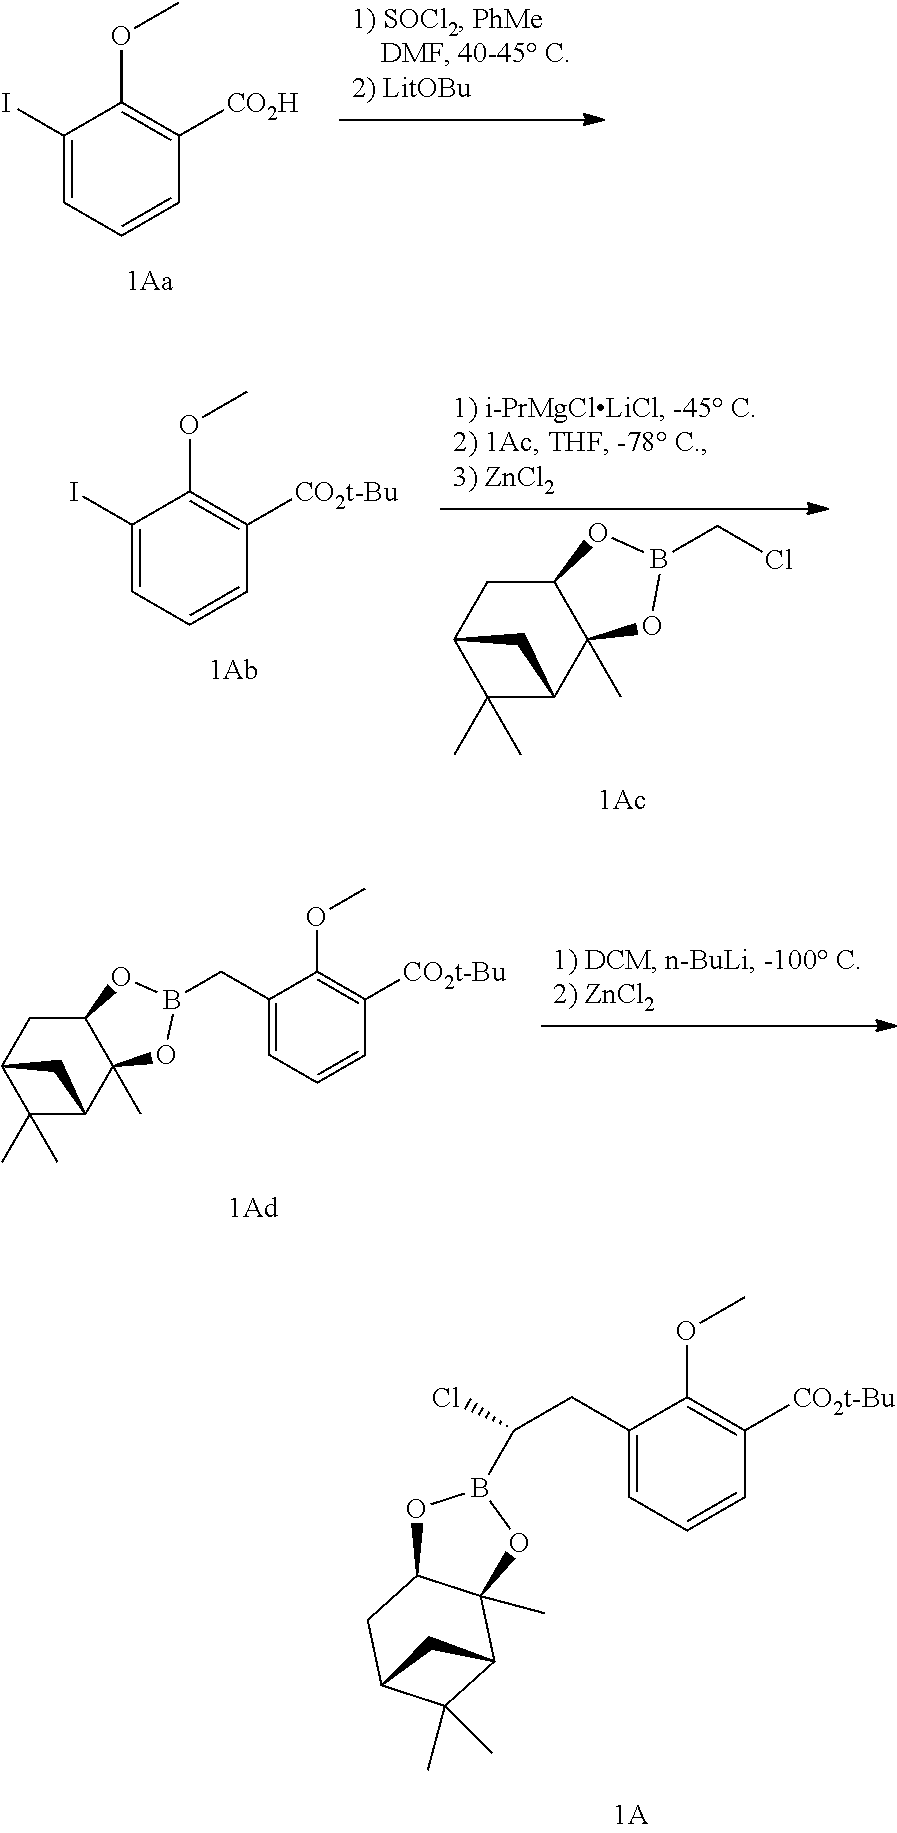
C1(I)=CC=CC([CO2H])=C1OC.C1(I)=CC=CC([CO2t-Bu])=C1OC.C1(C)(C)C2C3(C)C(CC1C2)OB(CCl)O3.O1C2C(C)(OB1C(Cl)CC1=CC=CC([CO2t-Bu])=C1OC)C1C(C)(C)C(C2)C1.C1(C)(C)C2CC1CC1OB(CC3=CC=CC([CO2t-Bu])=C3OC)OC21C
